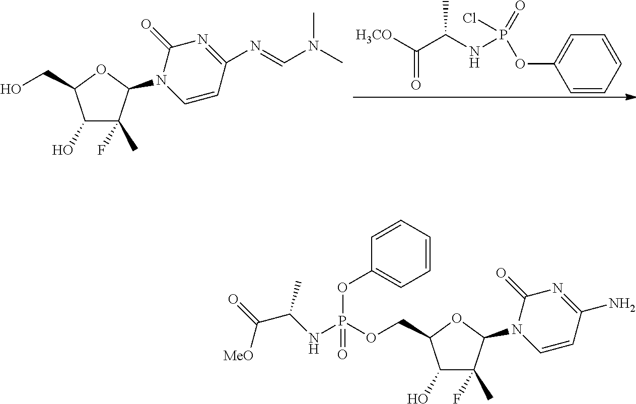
C1(O)C(F)(C)C(N2C=CC(N=CN(C)C)=NC2=O)OC1CO.C1=C(OP(NC(C([H3CO])=O)C)(Cl)=O)C=CC=C1.C1(O)C(F)(C)C(N2C=CC(N)=NC2=O)OC1COP(NC(C(=O)[MeO])C)(=O)OC1=CC=CC=C1
